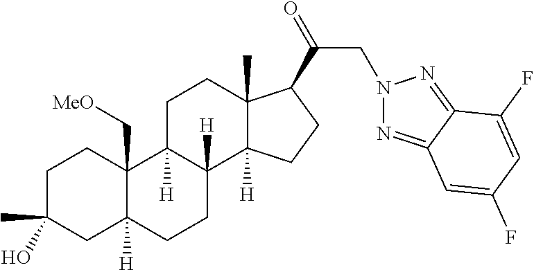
C1C(C)(O)CC2([H])C(C[MeO])(C1)C1([H])C([H])(CC2)C2([H])C(C)(CC1)C(C(=O)CN1N=C3C(=N1)C(F)=CC(F)=C3)CC2
